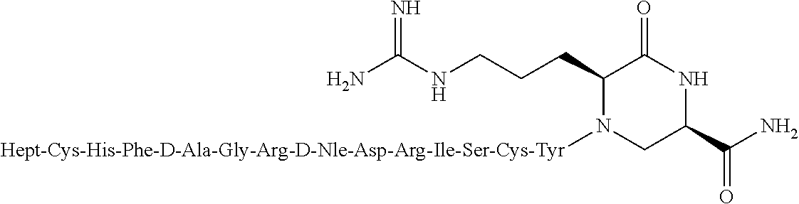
NC(NCCCC1N([Hept-Cys-His-Phe-D-Ala-Gly-Arg-D-Nle-Asp-Arg-Ile-Ser-Cys-Tyr])CC(C(N)=O)NC1=O)=N
